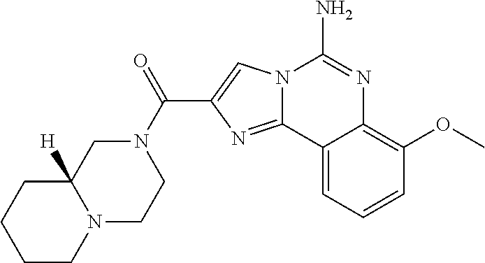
N12C(=NC(C(N3CC4([H])N(CC3)CCCC4)=O)=C1)C1=CC=CC(OC)=C1N=C2N
